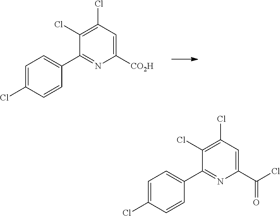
C1=C(Cl)C=CC(C2=NC([CO2H])=CC(Cl)=C2Cl)=C1.C1=C(Cl)C=CC(C2=NC(C(Cl)=O)=CC(Cl)=C2Cl)=C1
